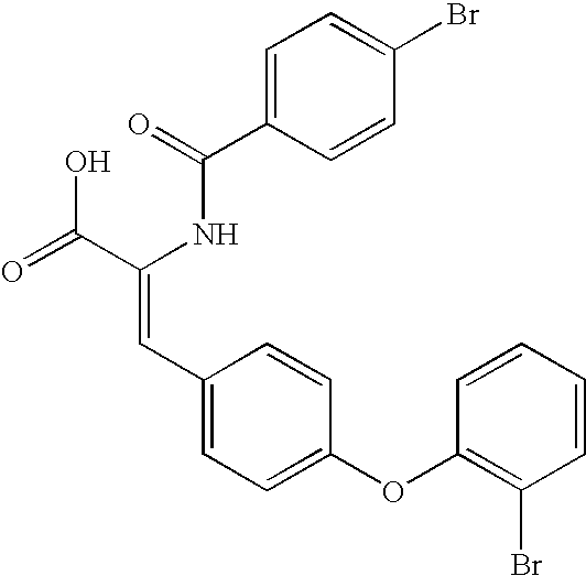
C(=O)(NC(C(=O)O)=CC1=CC=C(OC2=C(Br)C=CC=C2)C=C1)C1=CC=C(Br)C=C1
